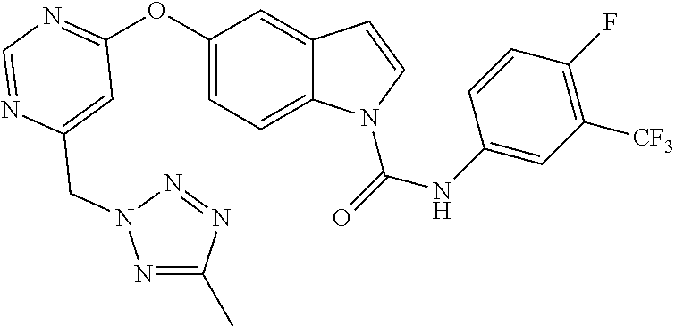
C1=C(CN2N=C(C)N=N2)N=CN=C1OC1=CC=C2C(=C1)C=CN2C(=O)NC1=CC([CF3])=C(F)C=C1
